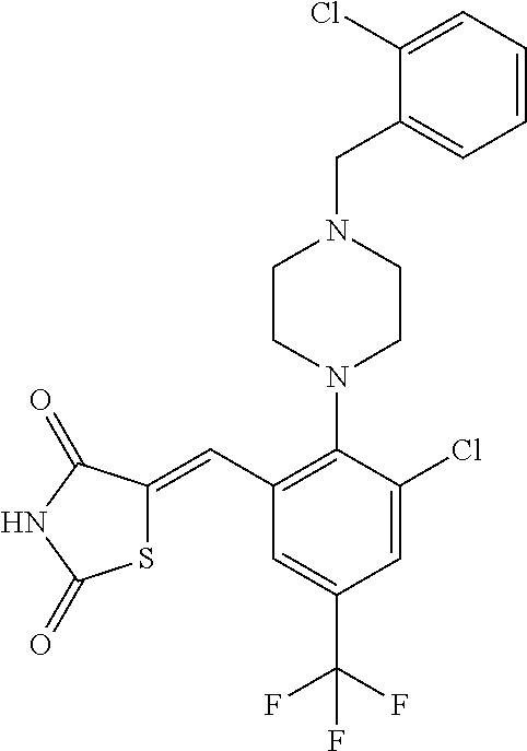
N1(C2=C(C=C3SC(=O)NC3=O)C=C(C(F)(F)F)C=C2Cl)CCN(CC2=CC=CC=C2Cl)CC1
